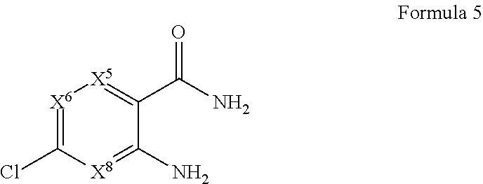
[X6]1=C(Cl)[X8]=C(N)C(C(N)=O)=[X5]1
